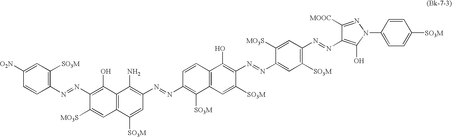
C1([O2N])=CC([SO3M])=C(N=NC2=C(O)C3=C(C=C2[MO3S])C([SO3M])=CC(N=NC2=C([SO3M])C4=C(C=C2)C(O)=C(N=NC2=CC([SO3M])=C(N=NC5=C(O)N(C6=CC=C([SO3M])C=C6)N=C5[MOOC])C=C2[MO3S])C([SO3M])=C4)=C3N)C=C1
